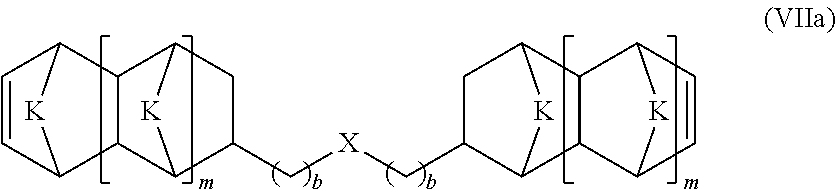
C12[K]C(C=C1)C1C3CC(C[X]CC4CC5[K]C4C4C6[K]C(C=C6)C54)C([K]3)C21
